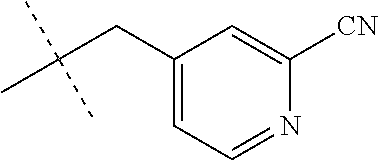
C1(CC(C)(C)C)=CC=NC([CN])=C1
